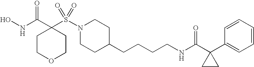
ONC(C1(S(N2CCC(CCCCNC(C3(C4=CC=CC=C4)CC3)=O)CC2)(=O)=O)CCOCC1)=O
